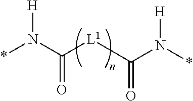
*N(C([L1]C(N(*)[H])=O)=O)[H]
